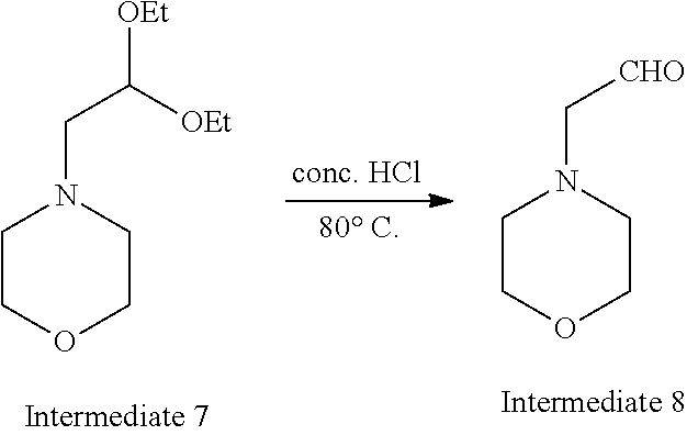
C1COCCN1CC([OEt])[OEt].C1COCCN1C[CHO]
